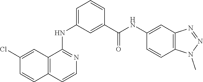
C1(Cl)=CC2=C(C=C1)C=CN=C2NC1=CC=CC(C(NC2=CC3=C(C=C2)N(C)N=N3)=O)=C1
